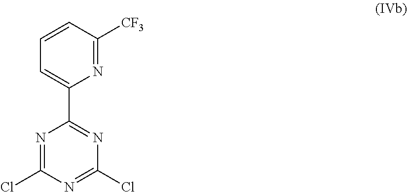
N1=C([CF3])C=CC=C1C1=NC(Cl)=NC(Cl)=N1
